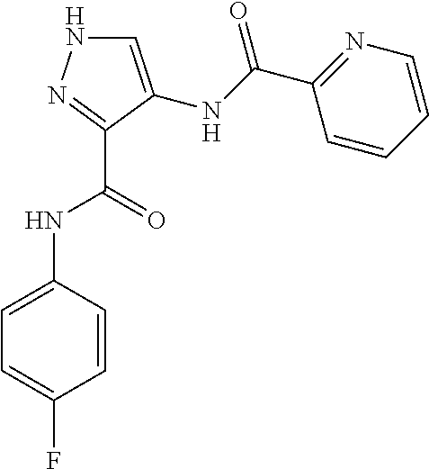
C1=C(NC(=O)C2=NC=CC=C2)C(C(=O)NC2=CC=C(F)C=C2)=NN1
